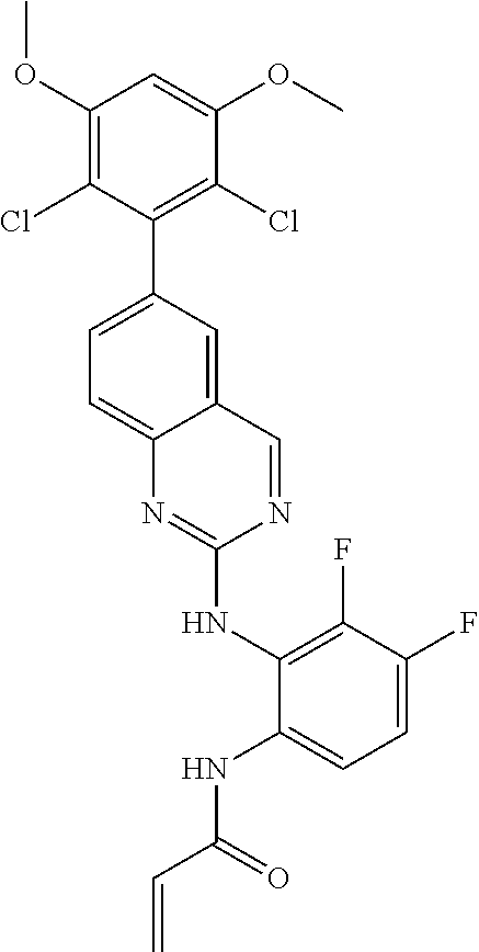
C1(OC)=C(Cl)C(C2=CC=C3C(=C2)C=NC(NC2=C(F)C(F)=CC=C2NC(C=C)=O)=N3)=C(Cl)C(OC)=C1
